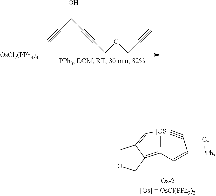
OC(C#C)C#CCOCC#C.[OsCl2(PPh3)3].C12=C3C(=C[[OS]]1#CC([PPh3])=C2)COC3.[Cl-]
